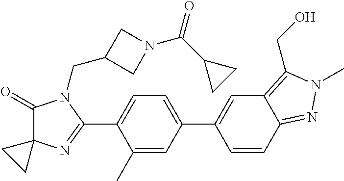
C1(=O)C2(N=C(C3=CC=C(C4=CC5=C(CO)N(C)N=C5C=C4)C=C3C)N1CC1CN(C(C3CC3)=O)C1)CC2
